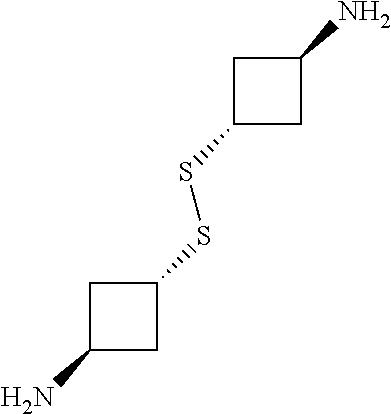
C1(SSC2CC(N)C2)CC(N)C1
